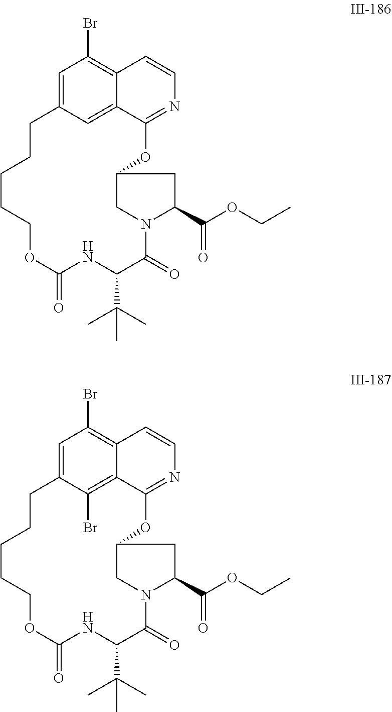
C1=C2C=C3C(=C1Br)C=CN=C3OC1CN(C(=O)C(C(C)(C)C)NC(=O)OCCCCC2)C(C(=O)OCC)C1.C1=C2C(Br)=C3C(=C1Br)C=CN=C3OC1CN(C(=O)C(C(C)(C)C)NC(=O)OCCCCC2)C(C(=O)OCC)C1
